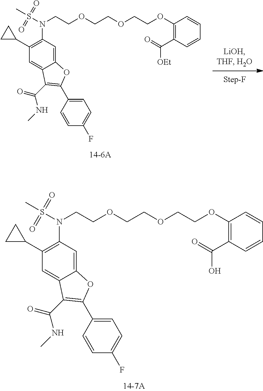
C(COC1=C(C(=O)O)C=CC=C1)OCCOCCN(S(C)(=O)=O)C1=C(C2CC2)C=C2C(=C1)OC(C1=CC=C(F)C=C1)=C2C(=O)NC.C(COC1=C(C(=O)[OEt])C=CC=C1)OCCOCCN(S(C)(=O)=O)C1=C(C2CC2)C=C2C(=C1)OC(C1=CC=C(F)C=C1)=C2C(=O)NC
